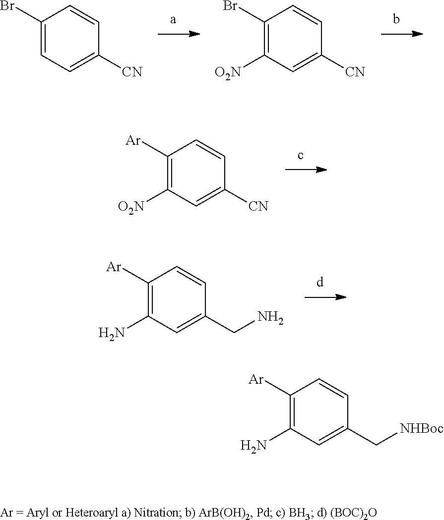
C1(Br)=CC=C([CN])C=C1.C1(Br)=C([O2N])C=C([CN])C=C1.C1([Ar])=C([O2N])C=C([CN])C=C1.C1([Ar])=C(N)C=C(CN)C=C1.C1([Ar])=C(N)C=C(C[NHBoc])C=C1
